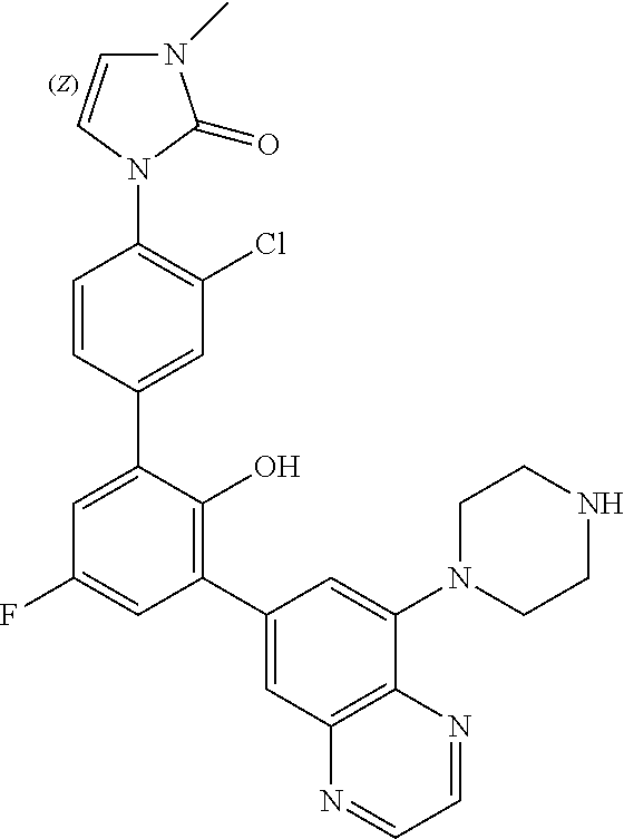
C1=CC(C2=CC(F)=CC(C3=CC4=C(C(N5CCNCC5)=C3)N=CC=N4)=C2O)=CC(Cl)=C1N1C(=O)N(C)C=C1
